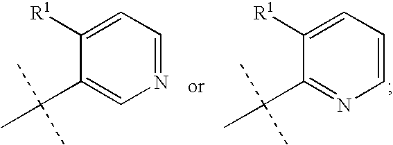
C1(C(C)(C)C)=CN=CC=C1[R1].C1(C(C)(C)C)=NC=CC=C1[R1]
